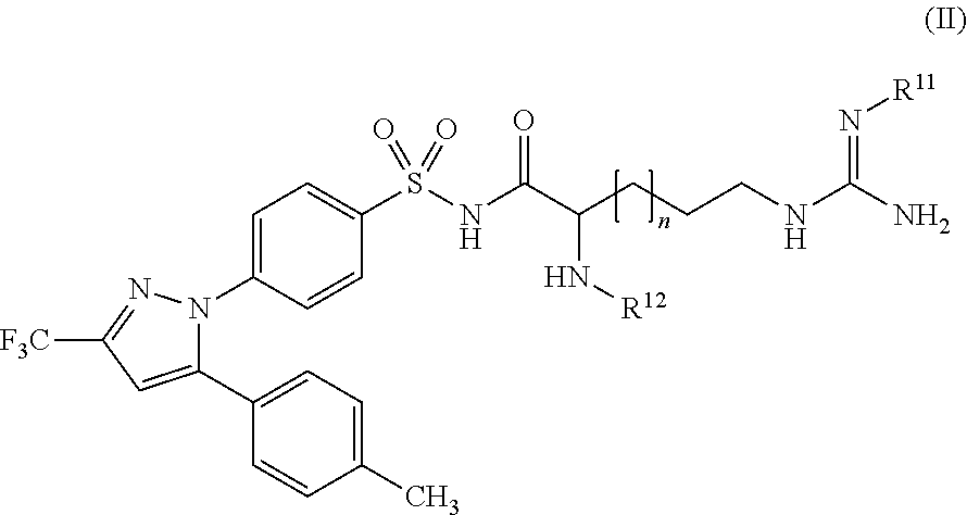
C1(S(NC(C(CCCNC(N)=N[R11])N[R12])=O)(=O)=O)=CC=C(N2C(C3=CC=C(C)C=C3)=CC([F3C])=N2)C=C1
